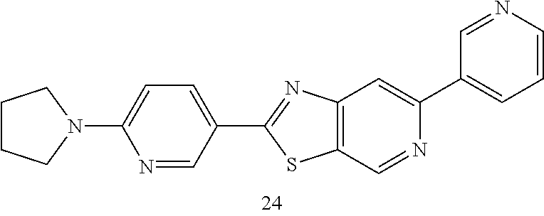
C1CCN(C2=CC=C(C3=NC4=C(C=NC(C5=CC=CN=C5)=C4)S3)C=N2)C1
